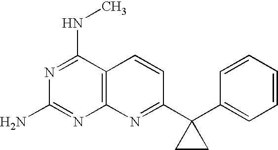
N1=C(NC)C2=C(N=C1N)N=C(C1(C3=CC=CC=C3)CC1)C=C2
